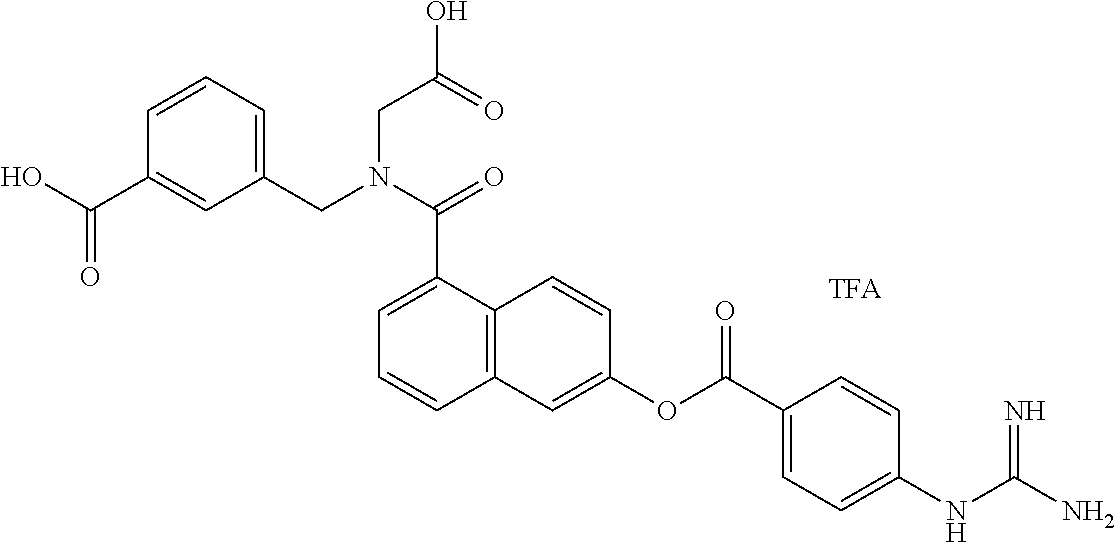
[TFA].C12=C(C=C(OC(C3=CC=C(NC(N)=N)C=C3)=O)C=C1)C=CC=C2C(N(CC1=CC=CC(C(O)=O)=C1)CC(O)=O)=O
